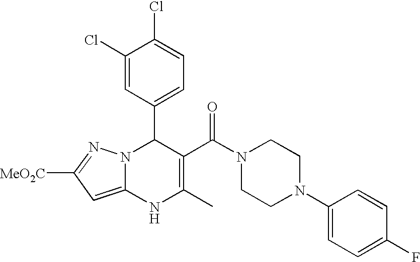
C1(Cl)=CC(C2N3C(=CC([MeO2C])=N3)NC(C)=C2C(N2CCN(C3=CC=C(F)C=C3)CC2)=O)=CC=C1Cl
